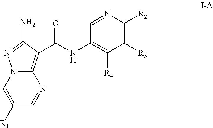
C12=C(C(=O)NC3=C([R4])C([R3])=C([R2])N=C3)C(N)=NN1C=C([R1])C=N2
